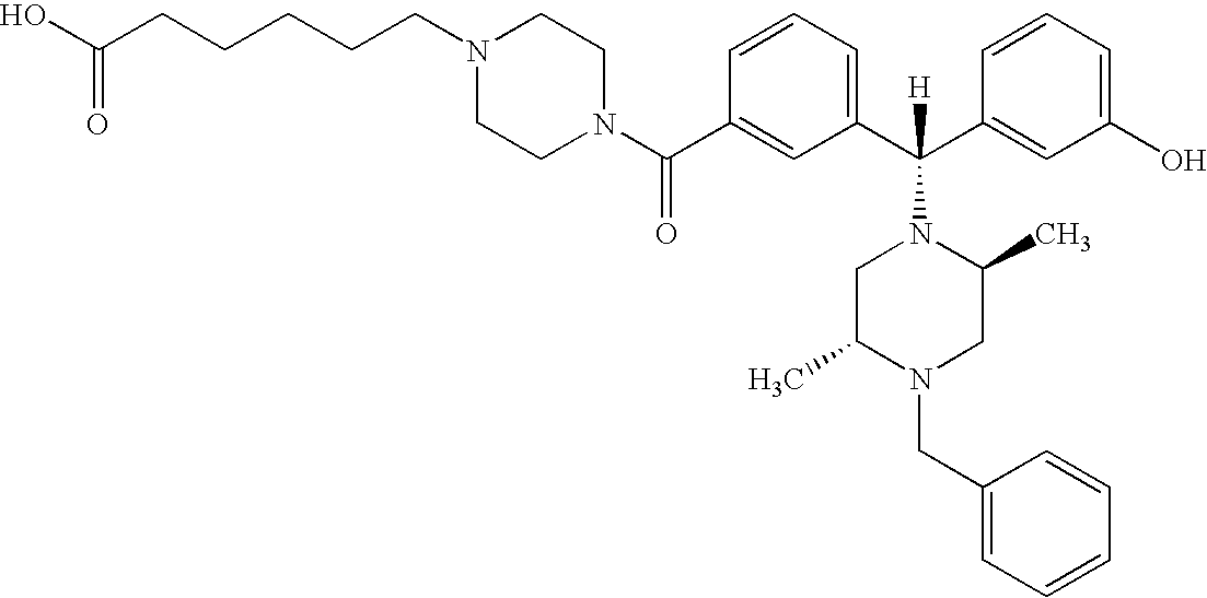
C1(C(N2CCN(CCCCCC(O)=O)CC2)=O)=CC(C(C2=CC(O)=CC=C2)([H])N2CC(C)N(CC3=CC=CC=C3)CC2C)=CC=C1
